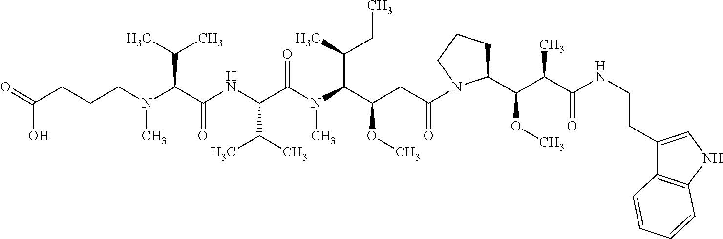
C(C(C(N(C(C(NC(C(N(CCCC(=O)O)C)C(C)C)=O)C(C)C)=O)C)C(C)CC)OC)C(=O)N1C(C(C(C(NCCC2=CNC3=C2C=CC=C3)=O)C)OC)CCC1
